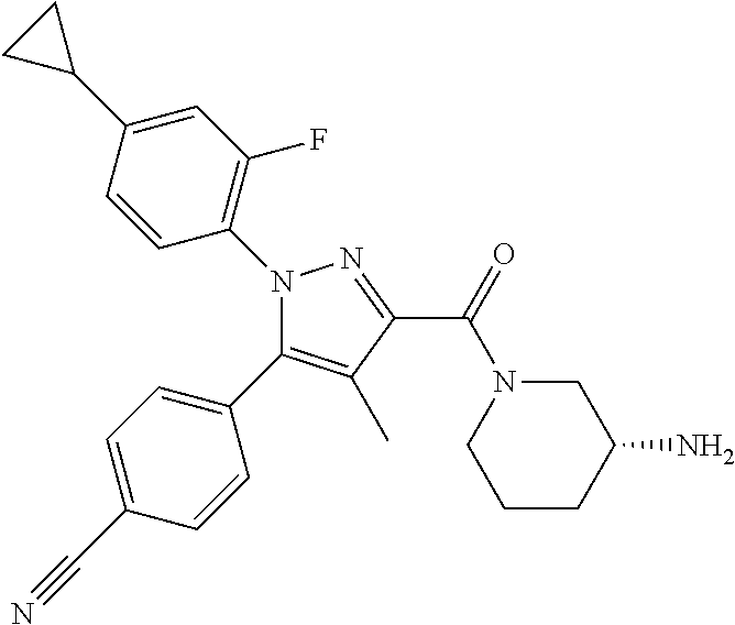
C1=C(C#N)C=CC(C2=C(C)C(C(N3CCCC(N)C3)=O)=NN2C2=C(F)C=C(C3CC3)C=C2)=C1
